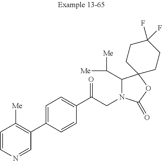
C1=CN=CC(C2=CC=C(C(CN3C(C([Me])[Me])C4(OC3=O)CCC(F)(F)CC4)=O)C=C2)=C1[Me]
